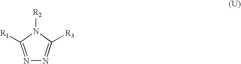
N1=C([R1])N([R2])C([R3])=N1
